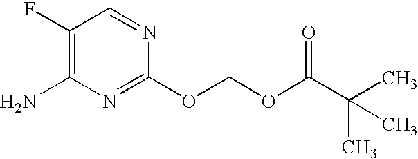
O(C(C(C)(C)C)=O)COC1=NC(N)=C(F)C=N1
